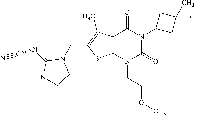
C12=C(N(CCOC)C(=O)N(C3CC(C)(C)C3)C1=O)SC(CN1C(=NC#N)NCC1)=C2C
